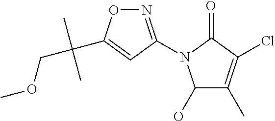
N1=C(N2C(O)C(C)=C(Cl)C2=O)C=C(C(COC)(C)C)O1
